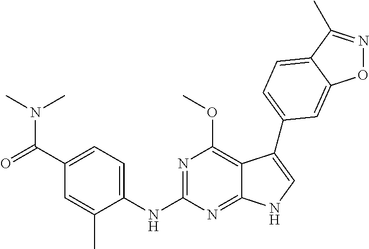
C1(C(=O)N(C)C)=CC=C(NC2=NC(OC)=C3C(=N2)NC=C3C2=CC=C3C(C)=NOC3=C2)C(C)=C1
